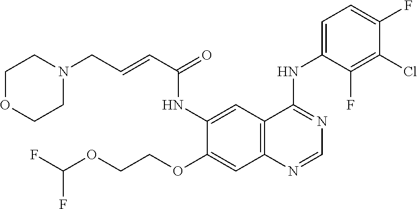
FC(OCCOC1=CC2=C(C=C1NC(C=CCN1CCOCC1)=O)C(NC1=CC=C(F)C(Cl)=C1F)=NC=N2)F
